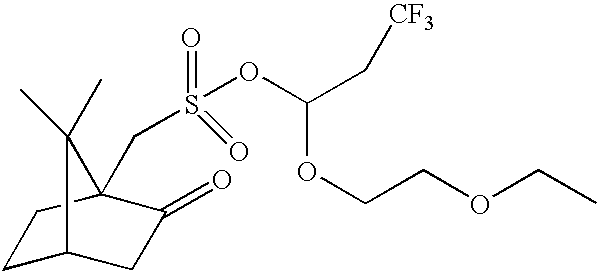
C1C2CC(=O)C(CS(OC(C[CF3])OCCOCC)(=O)=O)(C1)C2(C)C
